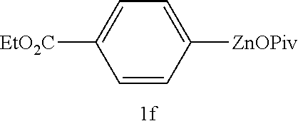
C1=C([ZnOPiv])C=CC([CO2Et])=C1
